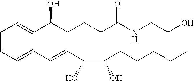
C(=CC=CC(CCCC(NCCO)=O)O)C=CC=CC(C(CCCCC)O)O
